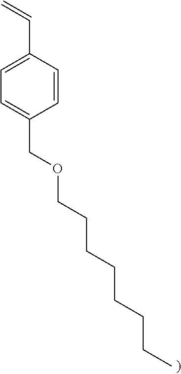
C1=CC(C=C)=CC=C1COCCCCCCCC
